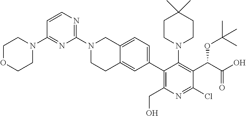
C1=CN=C(N2CCC3=CC(C4=C(CO)N=C(Cl)C(C(OC(C)(C)C)C(=O)O)=C4N4CCC(C)(C)CC4)=CC=C3C2)N=C1N1CCOCC1
